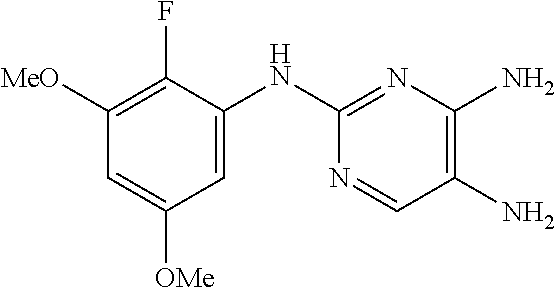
C1([MeO])=C(F)C(NC2=NC(N)=C(N)C=N2)=CC([OMe])=C1
